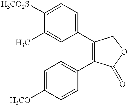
C1=C(C)C([H3CO2S])=CC=C1C1=C(C2=CC=C([H3CO])C=C2)C(=O)OC1
